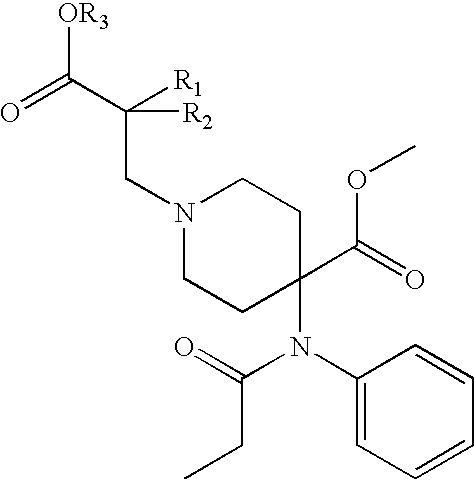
C1(N(C2(C(OC)=O)CCN(CC(C([OR3])=O)([R2])[R1])CC2)C(CC)=O)=CC=CC=C1
